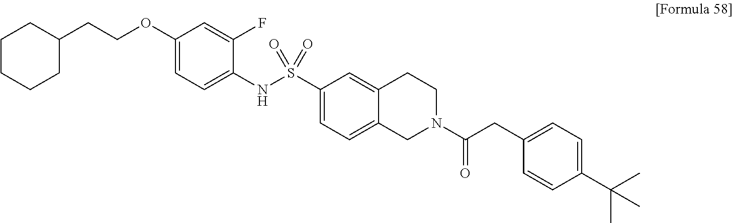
C1(OCCC2CCCCC2)=CC=C(NS(C2=CC=C3C(=C2)CCN(C(CC2=CC=C(C(C)(C)C)C=C2)=O)C3)(=O)=O)C(F)=C1
